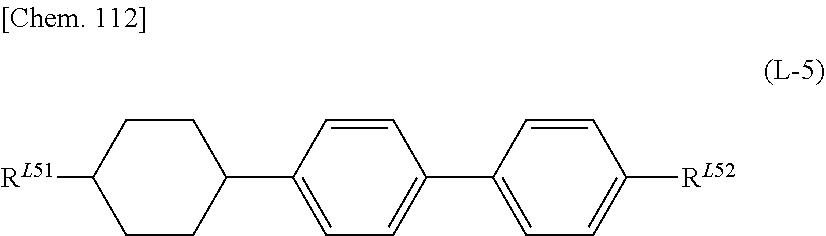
C1CC([RL51])CCC1C1=CC=C(C2=CC=C([RL52])C=C2)C=C1
